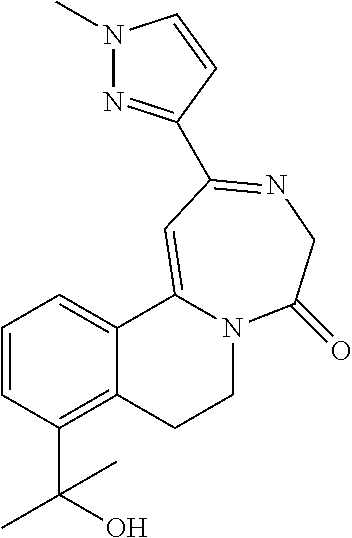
C1=CC(C(O)(C)C)=C2C(=C1)C1=CC(C3=NN(C)C=C3)=NCC(=O)N1CC2
